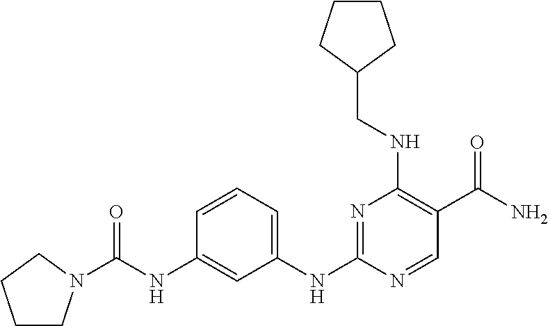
C1CCC(CNC2=C(C(N)=O)C=NC(NC3=CC=CC(NC(=O)N4CCCC4)=C3)=N2)C1
